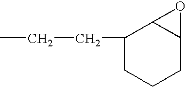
CCCC1CCCC2C1O2
